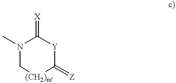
N1(C)C[(CH2)m]C(=[Z])[Y]C1=[X]
